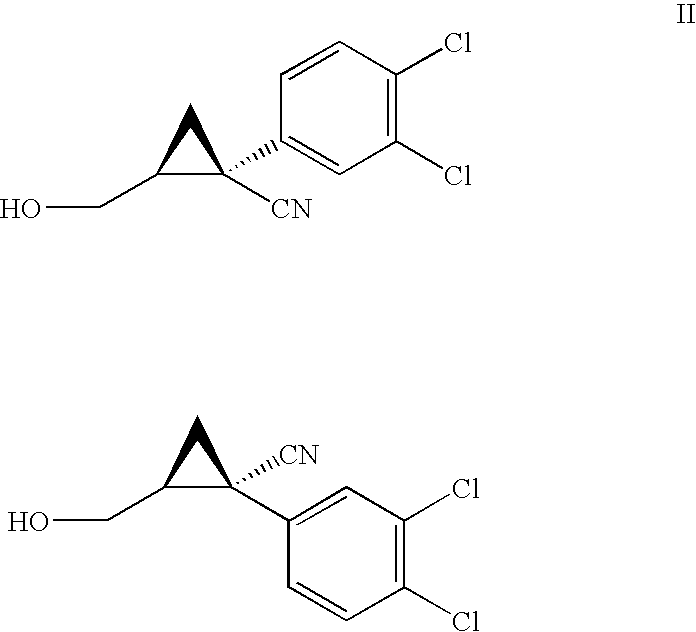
C1C(CO)C1([CN])C1=CC(Cl)=C(Cl)C=C1.C1C(CO)C1(C1=CC(Cl)=C(Cl)C=C1)[CN]
